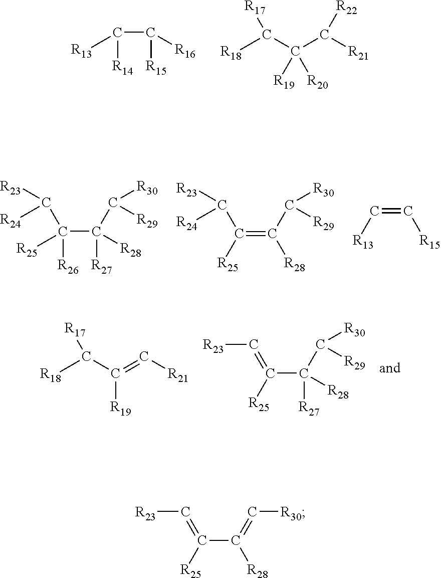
C(C([R15])[R16])([R14])[R13].C([R19])([R20])(C([R21])[R22])C([R18])[R17].C(C([R27])([R28])C([R30])[R29])([R26])([R25])C([R23])[R24].C(=C([R28])C([R30])[R29])([R25])C([R23])[R24].C(=C[R15])[R13].[R18]C(C(=C[R21])[R19])[R17].C(C([R27])(C([R30])[R29])[R28])([R25])=C[R23].C(C(=C[R30])[R28])([R25])=C[R23]
